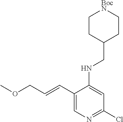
C1(C=CCOC)=CN=C(Cl)C=C1NCC1CC[BocN]CC1
